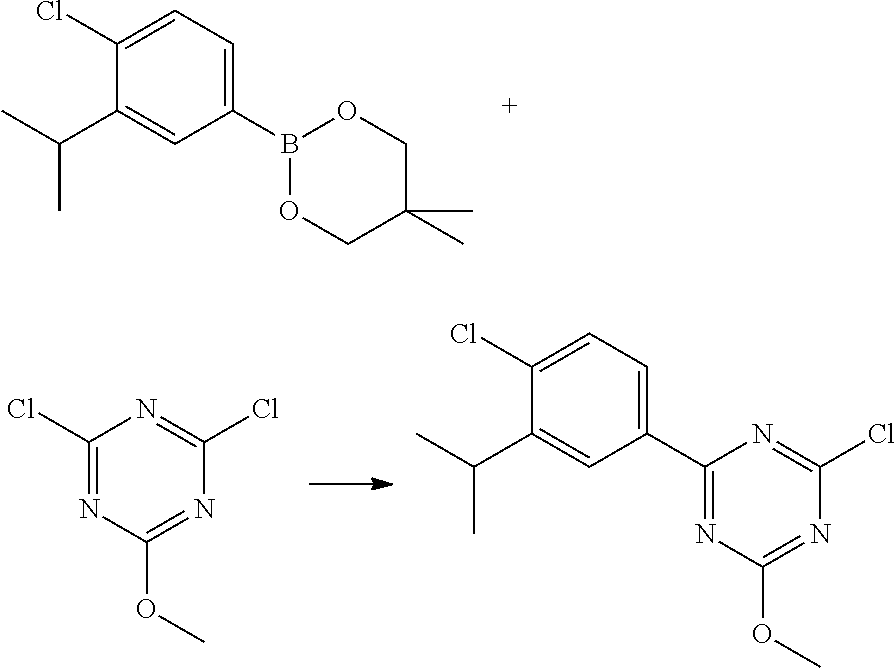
C1(B2OCC(C)(C)CO2)=CC=C(Cl)C(C(C)C)=C1.C1(Cl)=NC(OC)=NC(Cl)=N1.C1(C2=NC(OC)=NC(Cl)=N2)=CC=C(Cl)C(C(C)C)=C1
